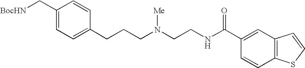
C1(C[BocHN])=CC=C(CCCN(CCNC(C2=CC3=C(C=C2)SC=C3)=O)[Me])C=C1
